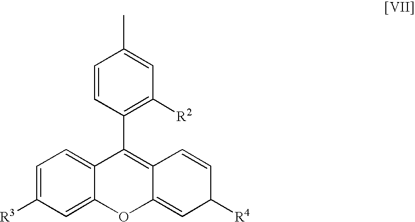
C1=C([R3])C=C2C(=C1)C(C1=C([R2])C=C(C)C=C1)=C1C(=CC([R4])C=C1)O2
